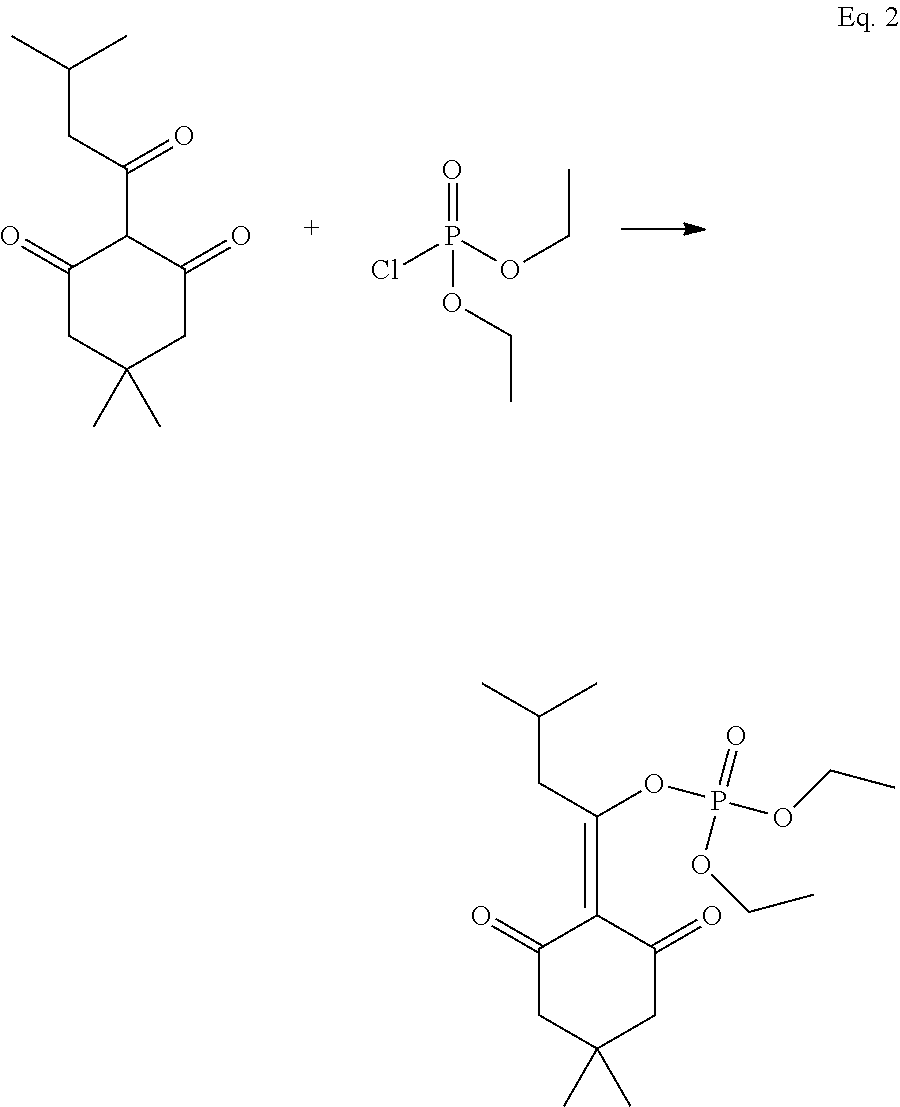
C1(=O)CC(C)(C)CC(=O)C1C(CC(C)C)=O.ClP(OCC)(=O)OCC.C1(=O)CC(C)(C)CC(=O)C1=C(CC(C)C)OP(=O)(OCC)OCC
